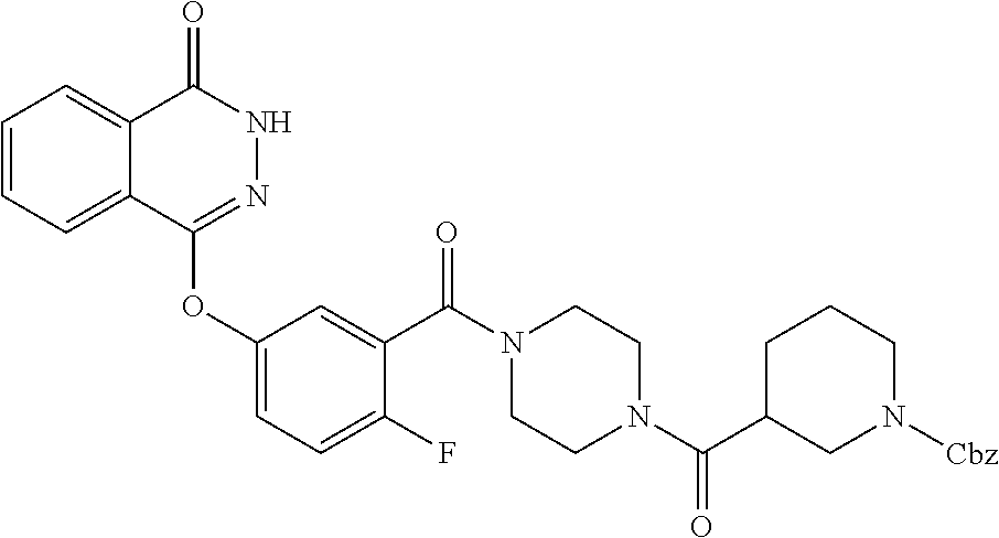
C1=CC=C2C(=C1)C(=O)NN=C2OC1=CC=C(F)C(C(N2CCN(C(=O)C3CN([Cbz])CCC3)CC2)=O)=C1
